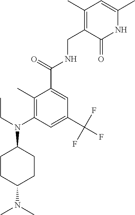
C1(C)=C(CNC(C2=CC(C(F)(F)F)=CC(N(CC)C3CCC(N(C)C)CC3)=C2C)=O)C(=O)NC(C)=C1
